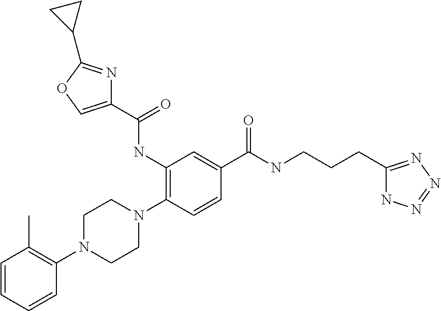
C1=CC=CC(N2CCN(C3=C(NC(C4=COC(C5CC5)=N4)=O)C=C(C(NCCCC4=NN=NN4)=O)C=C3)CC2)=C1C
